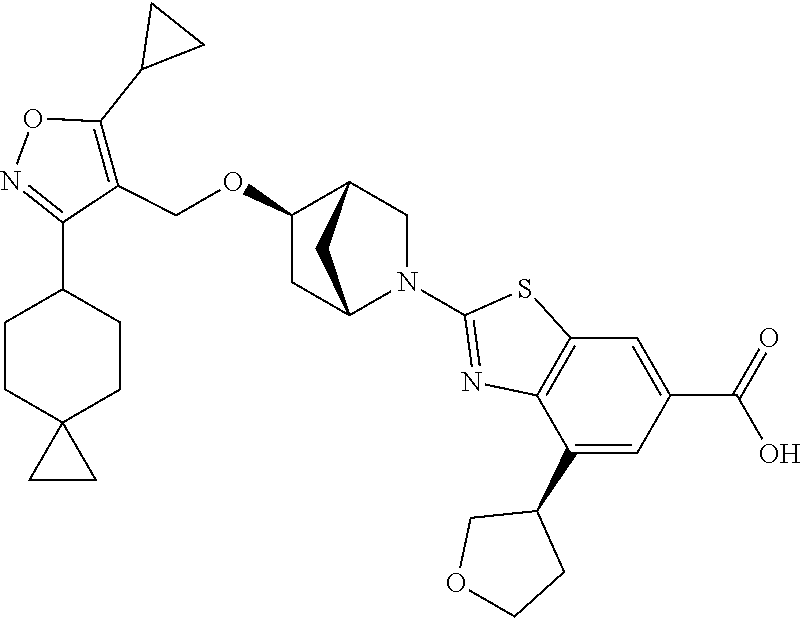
C1(OCC2=C(C3CC3)ON=C2C2CCC3(CC2)CC3)CC2N(C3=NC4=C(S3)C=C(C(=O)O)C=C4C3COCC3)CC1C2
